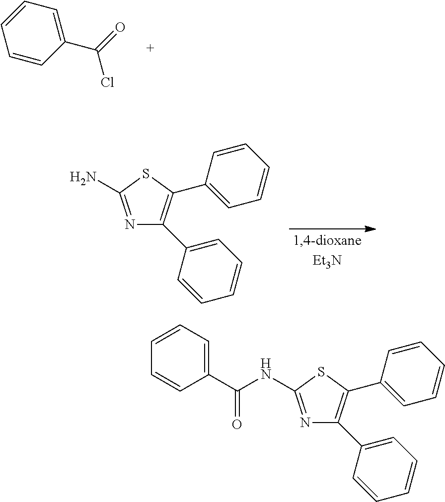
C1=CC=C(C(=O)Cl)C=C1.N1=C(N)SC(C2=CC=CC=C2)=C1C1=CC=CC=C1.N1=C(NC(C2=CC=CC=C2)=O)SC(C2=CC=CC=C2)=C1C1=CC=CC=C1
